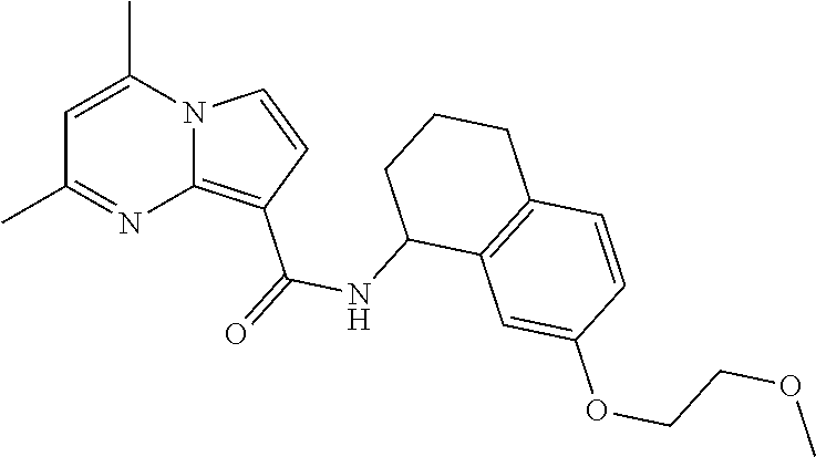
C1=C(C)N2C(=C(C(=O)NC3C4=C(CCC3)C=CC(OCCOC)=C4)C=C2)N=C1C
